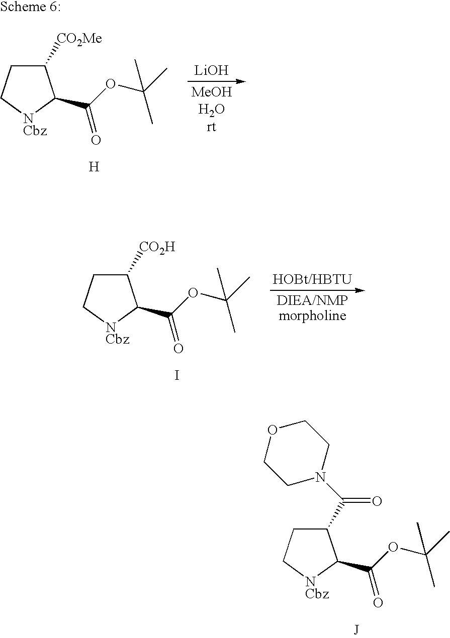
C1([CO2H])CC[NCbz]C1C(OC(C)(C)C)=O.I.[HOBt/HBTU].C1(C(=O)N2CCOCC2)CC[NCbz]C1C(OC(C)(C)C)=O.[J].C1([CO2Me])CC[NCbz]C1C(OC(C)(C)C)=O.[H].[LiOH]
